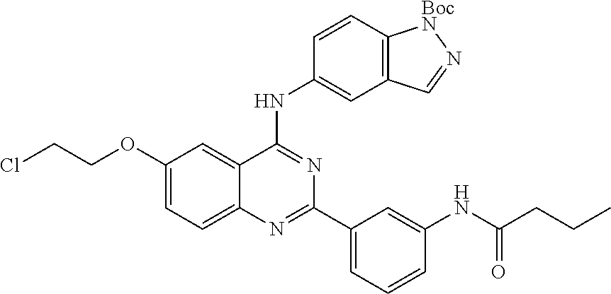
C1=C(OCCCl)C=C2C(=C1)N=C(C1=CC=CC(NC(CCC)=O)=C1)N=C2NC1=CC2=C(C=C1)[BocN]N=C2
